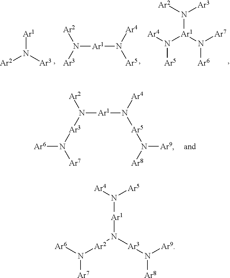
[Ar2]N([Ar3])[Ar1].N([Ar1]N([Ar5])[Ar4])([Ar3])[Ar2].N([Ar1](N([Ar7])[Ar6])N([Ar4])[Ar5])([Ar2])[Ar3].N([Ar1]N([Ar5]N([Ar8])[Ar9])[Ar4])([Ar3]N([Ar7])[Ar6])[Ar2].N([Ar1]N([Ar2]N([Ar7])[Ar6])[Ar3]N([Ar9])[Ar8])([Ar4])[Ar5]
